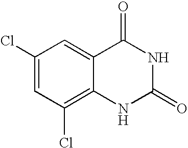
C1(Cl)=C2C(=CC(Cl)=C1)C(=O)NC(=O)N2
